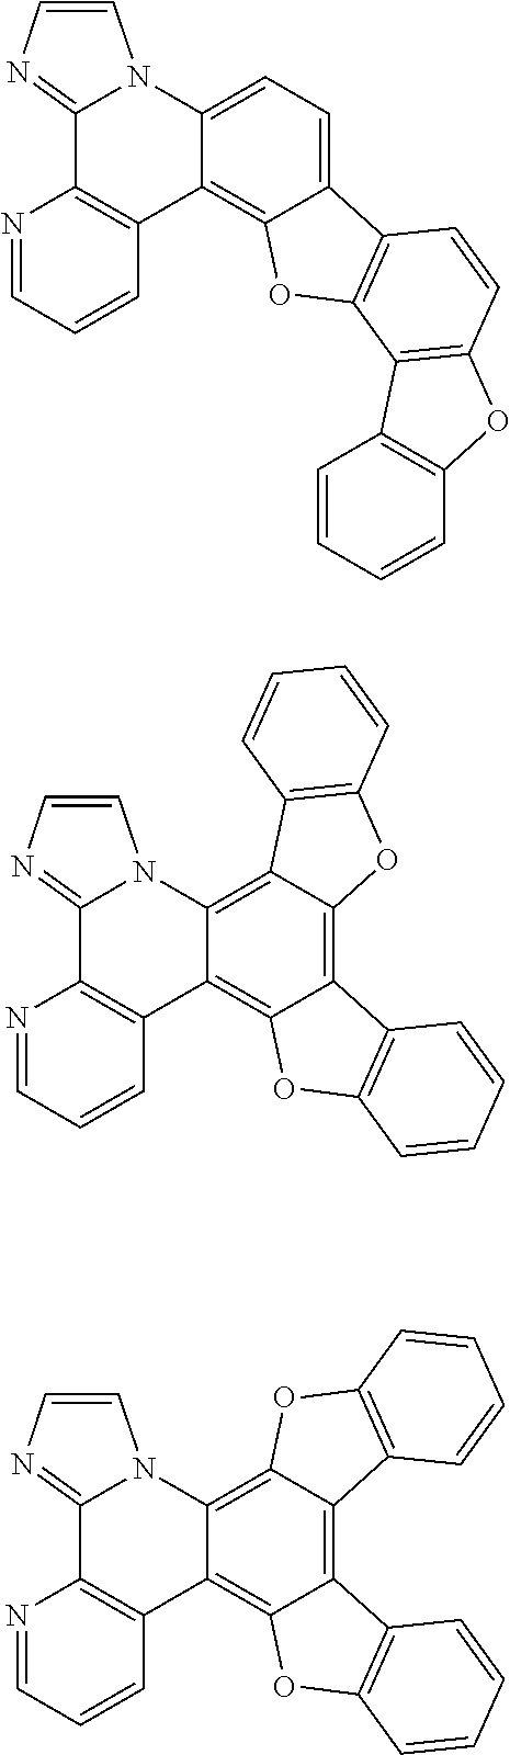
C12=CC=C3C(=C1OC1=C2C=CC2=C1C1=C(O2)C=CC=C1)C1=C(C2=NC=CN32)N=CC=C1.C12=C3C(=C4C(=C1OC1=C2C=CC=C1)C1=C(C2=NC=CN42)N=CC=C1)C1=C(O3)C=CC=C1.C12=C3C(=C4C(=C1OC1=C2C=CC=C1)C1=C(C2=NC=CN42)N=CC=C1)OC1=C3C=CC=C1
